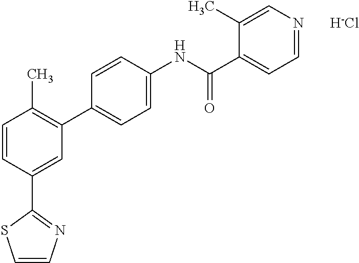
C1=CC(C2=NC=CS2)=CC(C2=CC=C(NC(C3=CC=NC=C3C)=O)C=C2)=C1C.[H-Cl]
